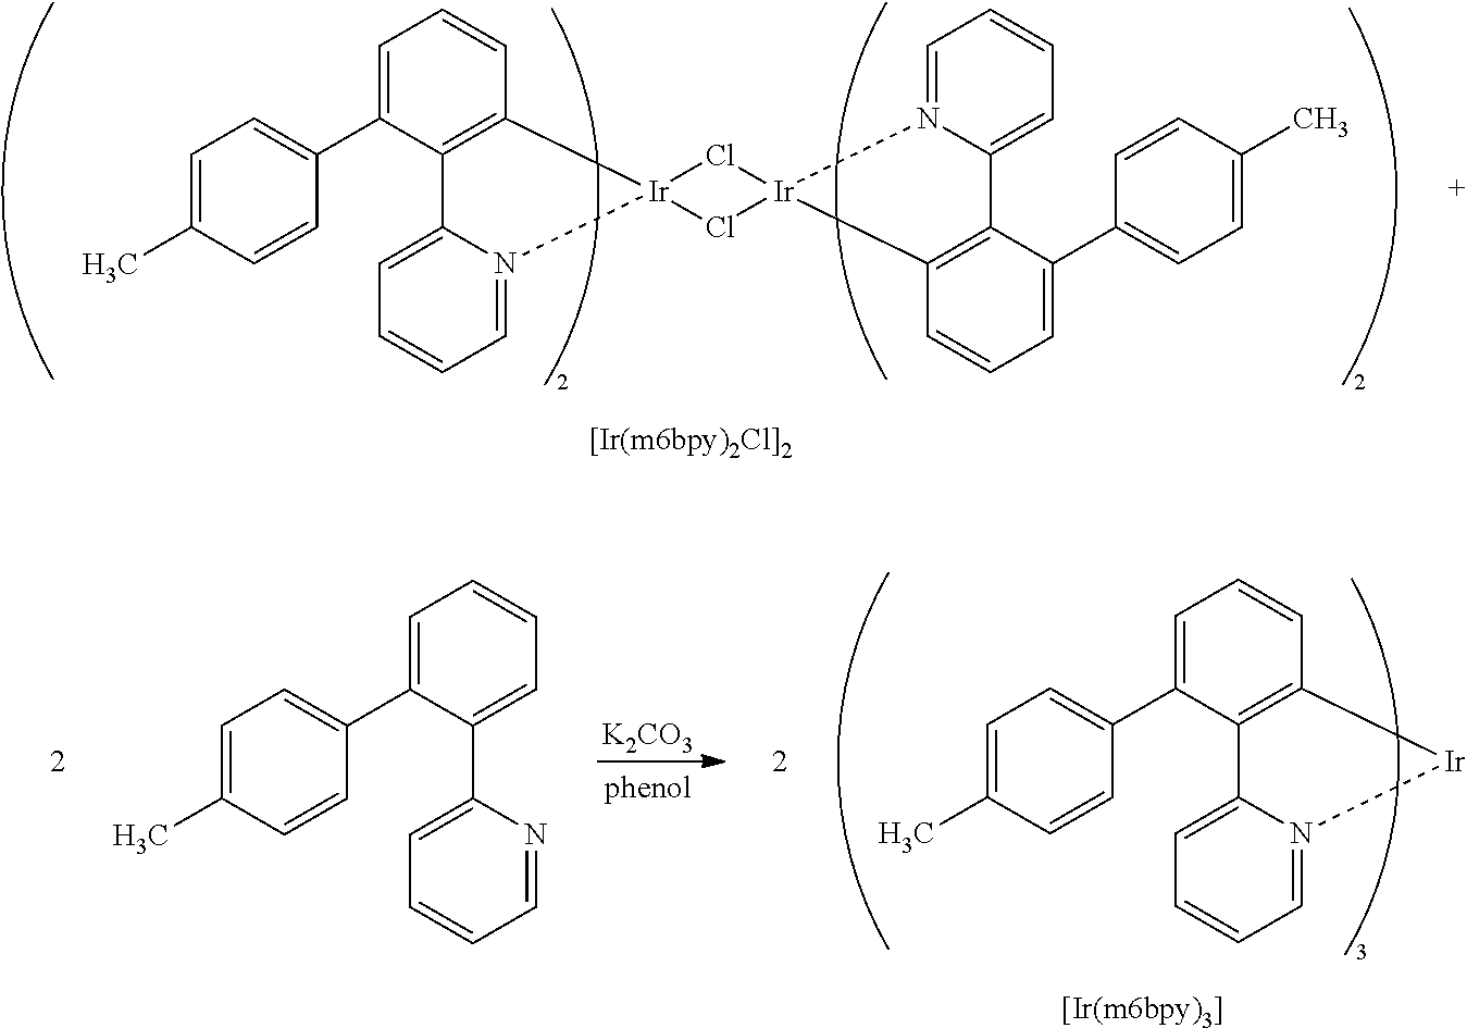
C1=C(C2=CC=C(C)C=C2)C2=C(C=C1)[Ir]1(Cl[Ir]3(Cl1)C1=C(C(C4=CC=C(C)C=C4)=CC=C1)C1=CC=CC=N31)N1=CC=CC=C21.[K2CO3].[Ir]1C2=C(C(C3=CC=C(C)C=C3)=CC=C2)C2=CC=CC=N12.C1=C(C2=CC=C(C)C=C2)C(C2=CC=CC=N2)=CC=C1
